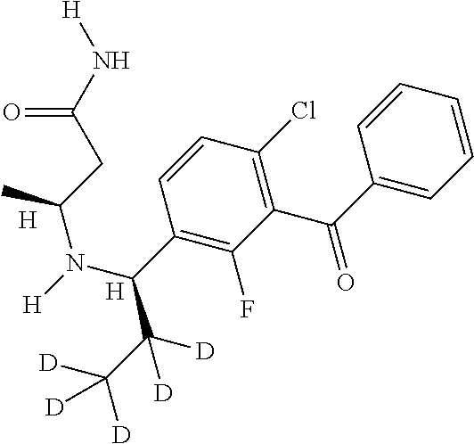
C1=CC=CC(C(=O)C2=C(Cl)C=CC(C(N([H])C(CC(N[H])=O)C)C(C([D])([D])[D])([D])[D])=C2F)=C1.[H].[H]
